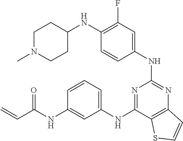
C1=CC(NC2=NC3=C(C(NC4=CC=CC(NC(C=C)=O)=C4)=N2)SC=C3)=CC(F)=C1NC1CCN(C)CC1
